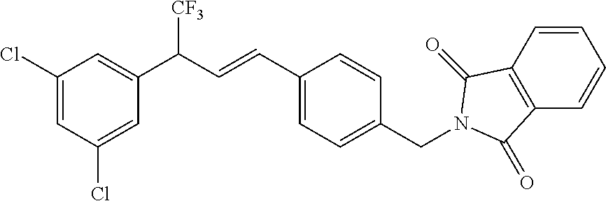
ClC1=CC(Cl)=CC(C(C=CC2=CC=C(CN3C(=O)C4=C(C=CC=C4)C3=O)C=C2)[CF3])=C1
